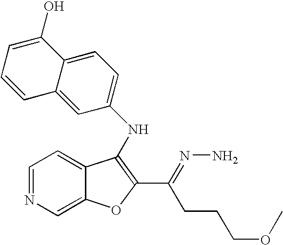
C1=C(O)C2=CC=C(NC3=C(C(CCCOC)=NN)OC4=CN=CC=C43)C=C2C=C1
